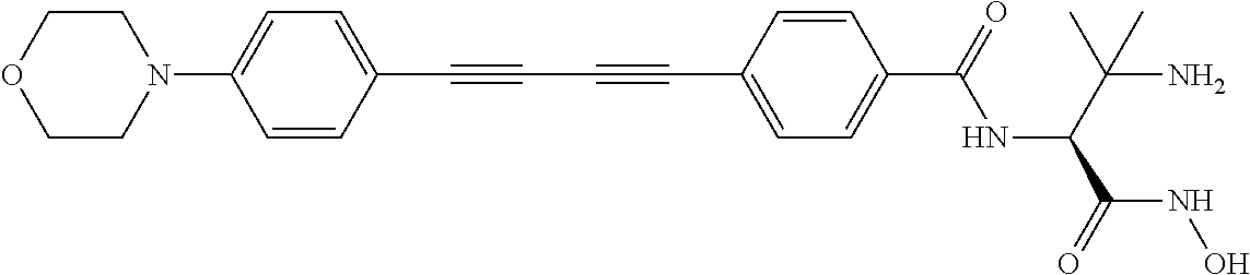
C(C#CC1=CC=C(C(=O)NC(C(C)(N)C)C(=O)NO)C=C1)#CC1=CC=C(N2CCOCC2)C=C1
